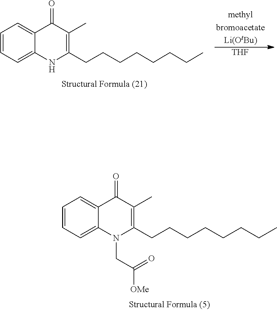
C1=CC=C2C(=C1)C(=O)C(C)=C(CCCCCCCC)N2CC([OMe])=O.[THF].C1=CC=C2C(=C1)C(=O)C(C)=C(CCCCCCCC)N2
